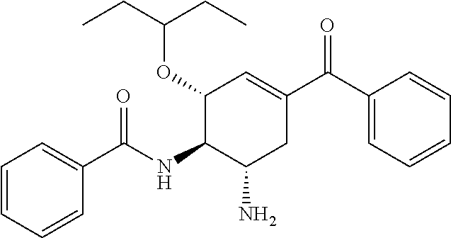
C1(C(C2=CC(OC(CC)CC)C(NC(C3=CC=CC=C3)=O)C(N)C2)=O)=CC=CC=C1
